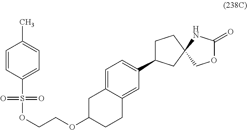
C1=C2C(=CC(C3CCC4(C3)NC(=O)OC4)=C1)CCC(OCCOS(C1=CC=C(C)C=C1)(=O)=O)C2
